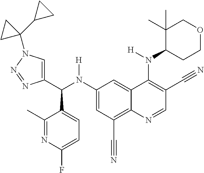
C1(N(C(C2=CN(C3(C4CC4)CC3)N=N2)C2=CC=C(F)N=C2C)[H])=CC(C#N)=C2C(=C1)C(N(C1CCOCC1(C)C)[H])=C(C#N)C=N2
